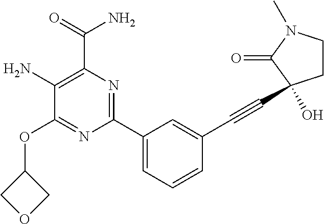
C1(N)=C(C(=O)N)N=C(C2=CC=CC(C#CC3(O)CCN(C)C3=O)=C2)N=C1OC1COC1
